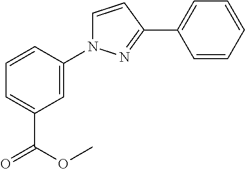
C1=CC(N2C=CC(C3=CC=CC=C3)=N2)=CC(C(OC)=O)=C1
